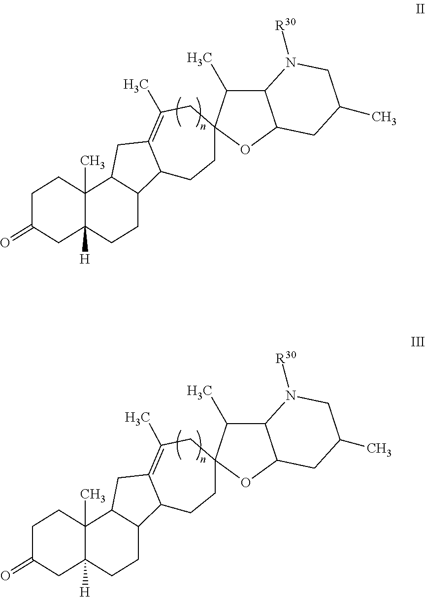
C1C(=O)CC2([H])C(C)(C1)C1C(CC2)C2C(=C(C)CC3(CC2)C(C)C2C(O3)CC(C)CN2[R30])C1.C1C(=O)CC2([H])C(C)(C1)C1C(CC2)C2C(=C(C)CC3(CC2)C(C)C2C(O3)CC(C)CN2[R30])C1
